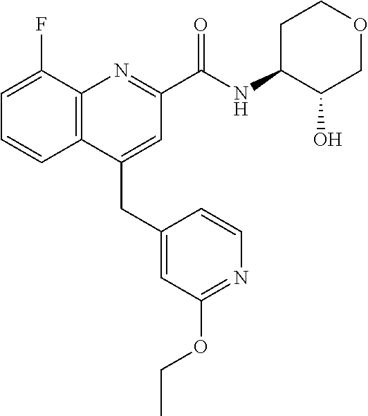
C(C1=CC(C(NC2C(O)COCC2)=O)=NC2=C1C=CC=C2F)C1=CC(OCC)=NC=C1
